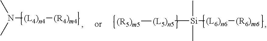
[(L5)n5]([Si]([(L6)n6][(R6)m6])(C)C)[(R5)m5].[(L4)n4](N(C)C)[(R4)m4]
